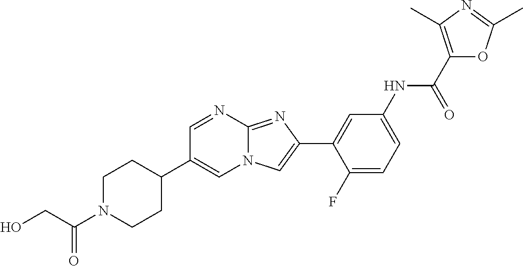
C1=NC2=NC(C3=CC(NC(=O)C4=C(C)N=C(C)O4)=CC=C3F)=CN2C=C1C1CCN(C(CO)=O)CC1
